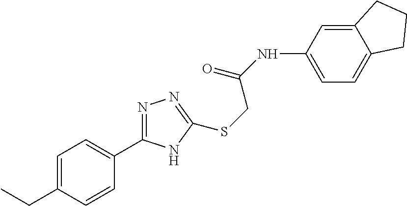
C1=C(NC(=O)CSC2=NN=C(C3=CC=C(CC)C=C3)N2)C=C2C(=C1)CCC2
